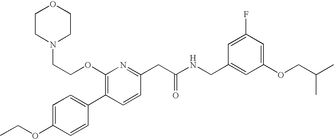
C1(OCC)=CC=C(C2=C(OCCN3CCOCC3)N=C(CC(NCC3=CC(OCC(C)C)=CC(F)=C3)=O)C=C2)C=C1
